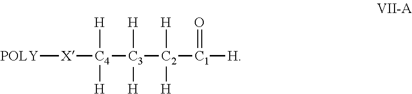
[POLY][X][C4]([C3]([C2]([C1]([H])=O)([H])[H])([H])[H])([H])[H]
